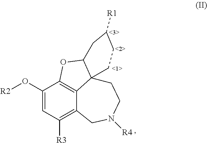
C1(O[R2])=CC([R3])=C2C3=C1OC1C3(CCC([R1])C1)CCN([R4])C2
